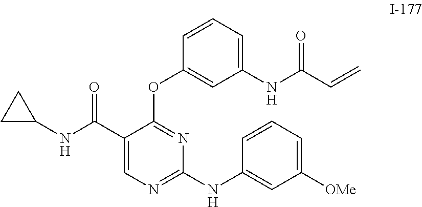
C1(NC(C2=CN=C(NC3=CC([OMe])=CC=C3)N=C2OC2=CC(NC(C=C)=O)=CC=C2)=O)CC1
